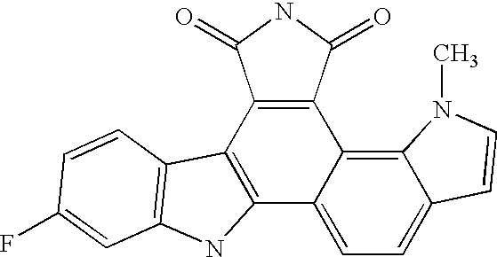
C12=C(C3=C4C(=CC=C3C3=C1C1=C(N3)C=C(F)C=C1)C=CN4C)C(=O)NC2=O
